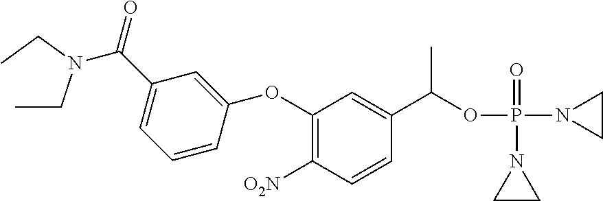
C1(OC2=CC(C(=O)N(CC)CC)=CC=C2)=C([O2N])C=CC(C(OP(N2CC2)(=O)N2CC2)C)=C1
